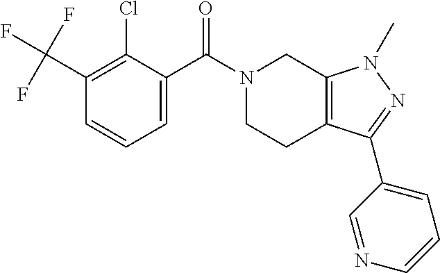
C1=C(C(N2CCC3=C(C2)N(C)N=C3C2=CC=CN=C2)=O)C(Cl)=C(C(F)(F)F)C=C1
